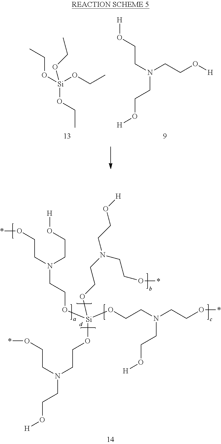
C(CN(CCO[H])CCO[Si](OCCN(CCO[H])CCO*)(OCCN(CCO*)CCO[H])OCCN(CCO[H])CCO*)O*.[H]OCCN(CCO[H])CCO[H].O([Si](OCC)(OCC)OCC)CC
